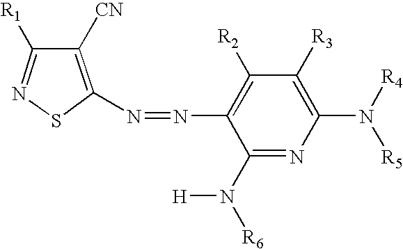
N1=C([R1])C([CN])=C(N=NC2=C([R2])C([R3])=C(N([R5])[R4])N=C2N([H])[R6])S1
